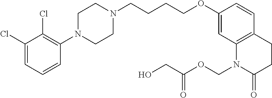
C1(Cl)=CC=CC(N2CCN(CCCCOC3=CC4=C(C=C3)CCC(=O)N4COC(CO)=O)CC2)=C1Cl
